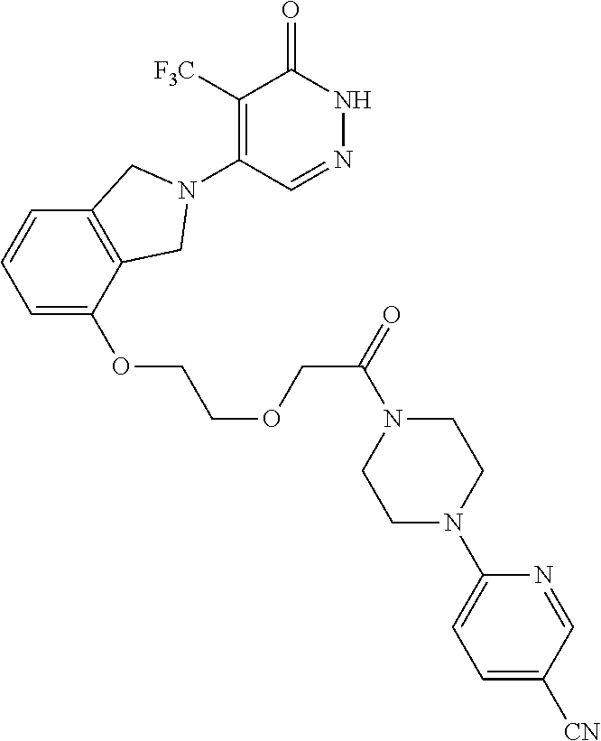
C1([F3C])=C(N2CC3=C(C=CC=C3OCCOCC(=O)N3CCN(C4=CC=C([CN])C=N4)CC3)C2)C=NNC1=O
